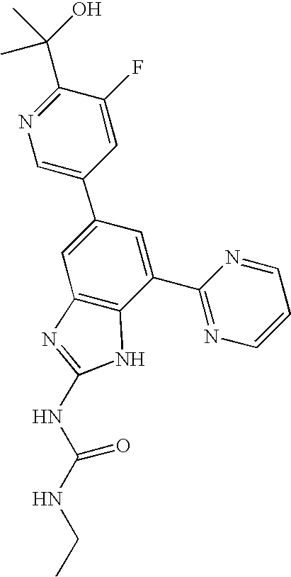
N1=C(C(O)(C)C)C(F)=CC(C2=CC3=C(C(C4=NC=CC=N4)=C2)NC(NC(NCC)=O)=N3)=C1
